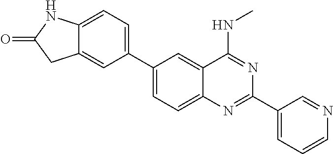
C1(C2=CC=C3C(=C2)CC(=O)N3)=CC=C2C(=C1)C(NC)=NC(C1=CC=CN=C1)=N2
